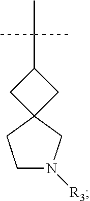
C(C1CC2(C1)CCN([R3])C2)(C)(C)C
